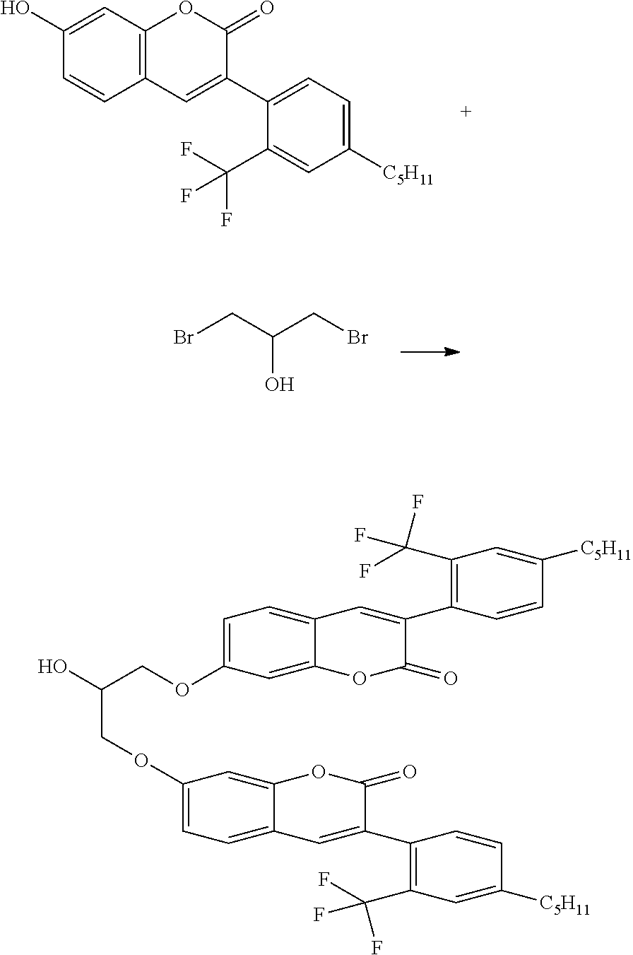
BrCC(CBr)O.C12=C(C=C(O)C=C1)OC(=O)C(C1=CC=C([C5H11])C=C1C(F)(F)F)=C2.C1=C(OCC(O)COC2=CC=C3C=C(C4=C(C(F)(F)F)C=C([C5H11])C=C4)C(=O)OC3=C2)C=C2C(=C1)C=C(C1=C(C(F)(F)F)C=C([C5H11])C=C1)C(=O)O2
